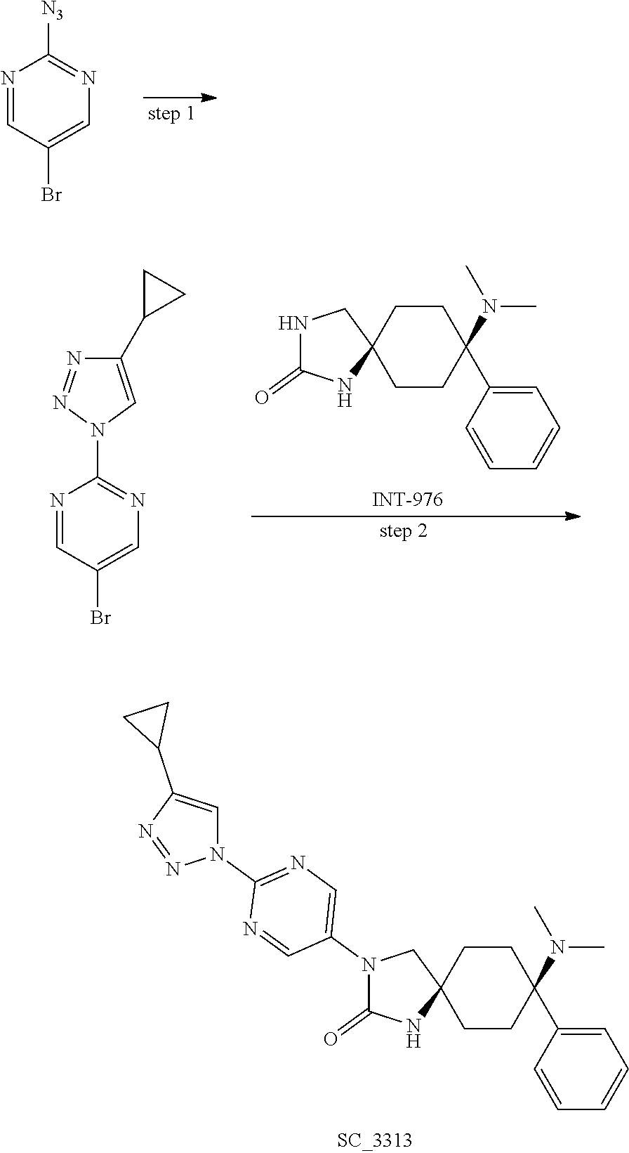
N1=CC(Br)=CN=C1[N3].C1CC(C2=CC=CC=C2)(N(C)C)CCC12CN(C1=CN=C(N3C=C(C4CC4)N=N3)N=C1)C(=O)N2.C1CC(C2=CC=CC=C2)(N(C)C)CCC12CNC(=O)N2.N1=CC(Br)=CN=C1N1C=C(C2CC2)N=N1
